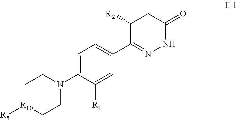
C1[R10]([R5])CCN(C2=CC=C(C3=NNC(=O)CC3[R2])C=C2[R1])C1
